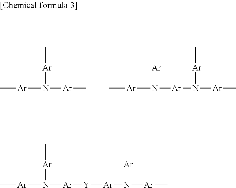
[Ar](N([Ar]C)[Ar]C)C.[Ar](N([Ar]C)[Ar]N([Ar]C)[Ar]C)C.[Ar](N([Ar]C)[Ar][Y][Ar]N([Ar]C)[Ar]C)C
